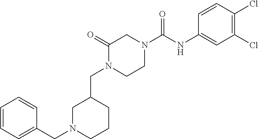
C1N(CC2=CC=CC=C2)CCCC1CN1C(=O)CN(C(NC2=CC(Cl)=C(Cl)C=C2)=O)CC1
